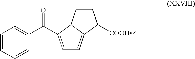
C1=CC=CC(C(=O)C2=CC=C3C2CCC3[COOHZ1])=C1
